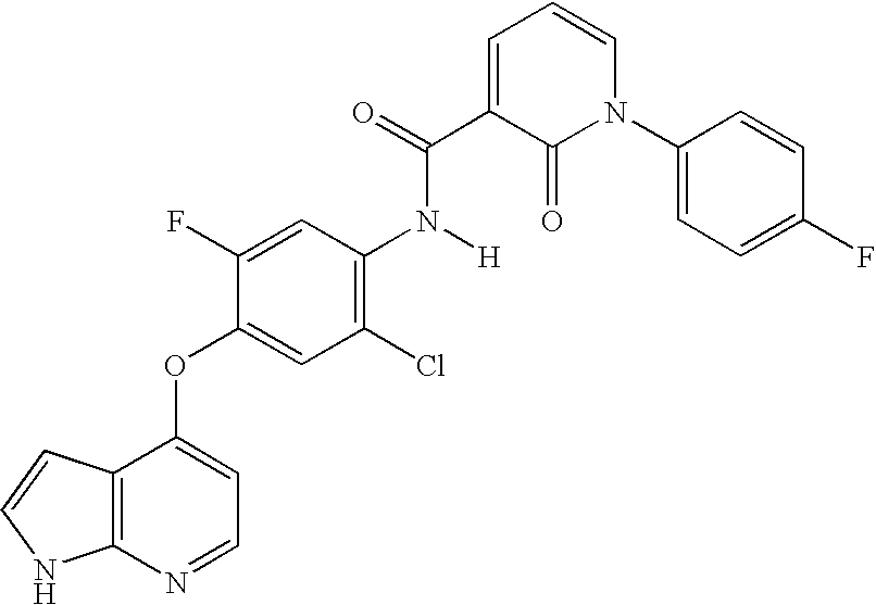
O(C1=CC=NC2=C1C=CN2)C1=CC(Cl)=C(N([H])C(C2=CC=CN(C3=CC=C(F)C=C3)C2=O)=O)C=C1F
